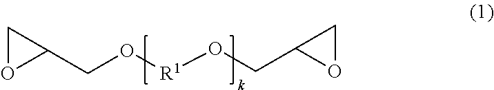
C(O[R1]OCC1OC1)C1CO1
